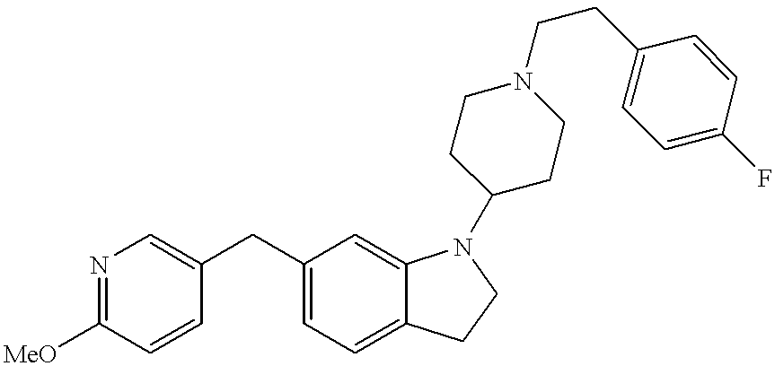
N1=C([MeO])C=CC(CC2=CC=C3C(=C2)N(C2CCN(CCC4=CC=C(F)C=C4)CC2)CC3)=C1
